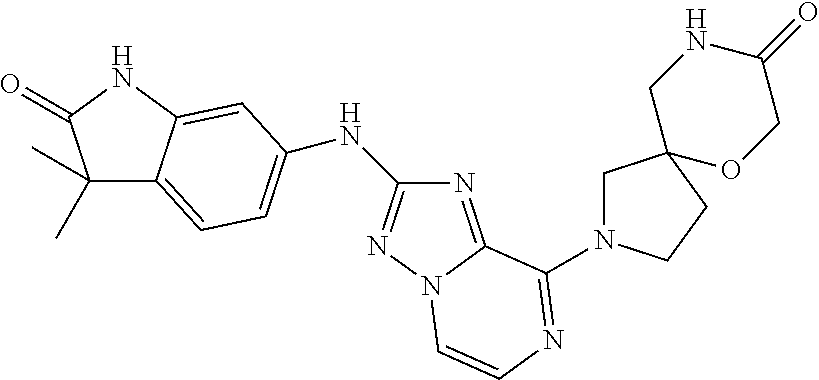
N1=C2N(N=C1NC1=CC=C3C(C)(C)C(=O)NC3=C1)C=CN=C2N1CC2(CC1)OCC(=O)NC2
